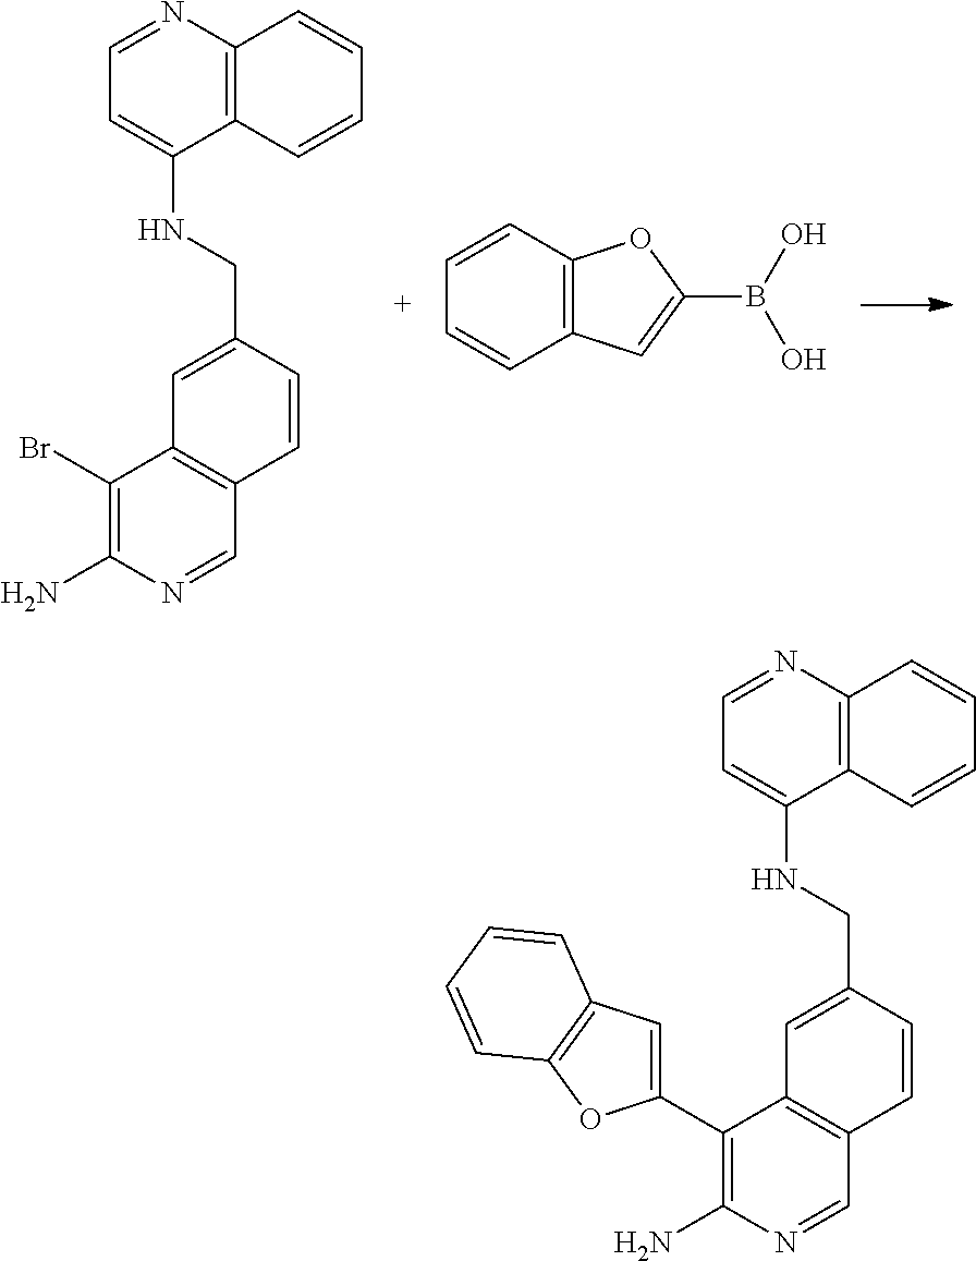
C12=C(N=CC=C1NCC1=CC3=C(C=NC(N)=C3Br)C=C1)C=CC=C2.C12=C(C=CC=C1)OC(B(O)O)=C2.C12=C(N=CC=C1NCC1=CC3=C(C=NC(N)=C3C3=CC4=C(O3)C=CC=C4)C=C1)C=CC=C2
